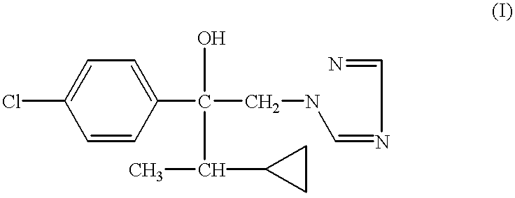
C1=CC(C(CNC=NC=N)(O)C(C2CC2)C)=CC=C1Cl
